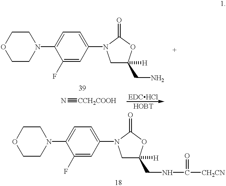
C1CN(C2=CC=C(N3CC([H])(CN)OC3=O)C=C2F)CCO1.C1CN(C2=CC=C(N3CC([H])(CNC(=O)[CH2CN])OC3=O)C=C2F)CCO1.N#[CCH2COOH]
